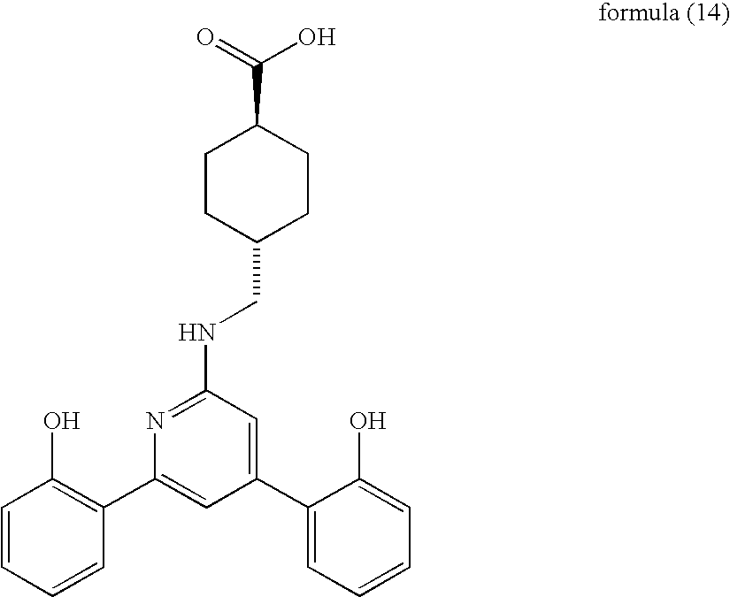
C1CC(CNC2=NC(C3=C(O)C=CC=C3)=CC(C3=CC=CC=C3O)=C2)CCC1C(=O)O
